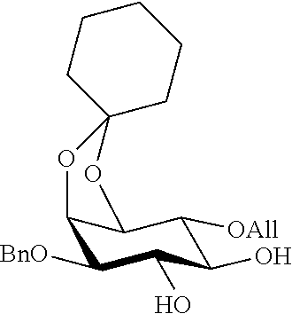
C12C([BnO])C(O)C(O)C([OAll])C1OC1(O2)CCCCC1
